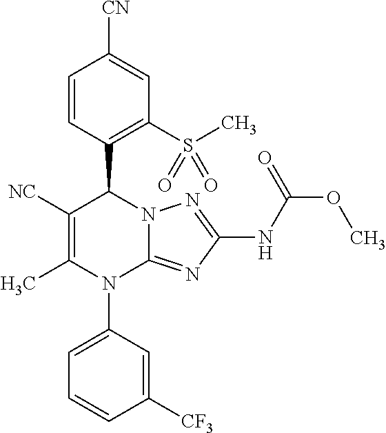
C1([NC])=C(C)N(C2=CC=CC([CF3])=C2)C2=NC(NC(OC)=O)=NN2C1C1=C(S(C)(=O)=O)C=C([CN])C=C1
